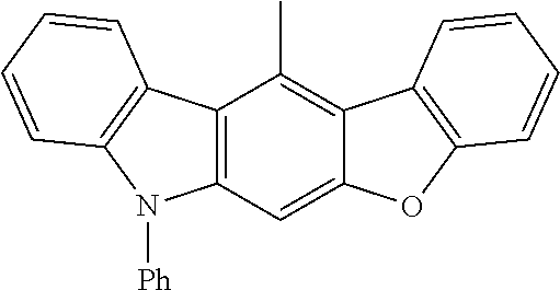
C12=C(C=C3C(=C1C)C1=C(O3)C=CC=C1)N([Ph])C1=C2C=CC=C1
